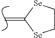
C=C1[Se]CC[Se]1
